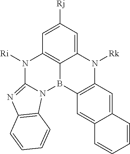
C12=CC([Rj])=CC3=C1B(C1=C(N2[Rk])C=C2C(=C1)C=CC=C2)N1C(=NC2=C1C=CC=C2)N3[Ri]
